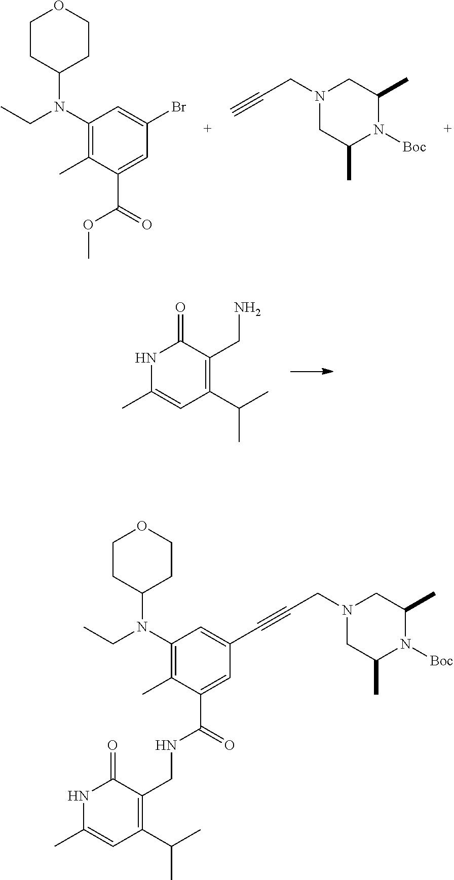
NCC1=C(C(C)C)C=C(C)NC1=O.C1(N(CC)C2CCOCC2)=C(C)C(C(=O)OC)=CC(Br)=C1.C#CCN1CC(C)N([Boc])C(C)C1.C1(N(CC)C2CCOCC2)=C(C)C(C(=O)NCC2=C(C(C)C)C=C(C)NC2=O)=CC(C#CCN2CC(C)N([Boc])C(C)C2)=C1
